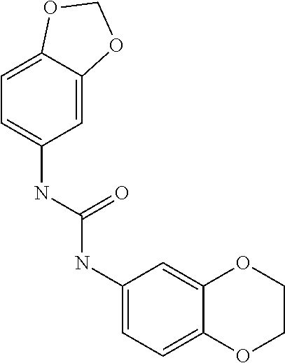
C1(NC(NC2=CC=C3C(=C2)OCO3)=O)=CC=C2C(=C1)OCCO2
